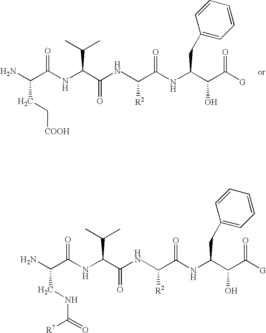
NC(C(=O)NC(C(C)C)C(=O)N)CC[COOH].CC([R2])C(=O)NC(CC1=CC=CC=C1)C(O)C([G])=O.NC(C(=O)NC(C(C)C)C(=O)N)CNC(=O)[R7].CC([R2])C(=O)NC(CC1=CC=CC=C1)C(O)C([G])=O
